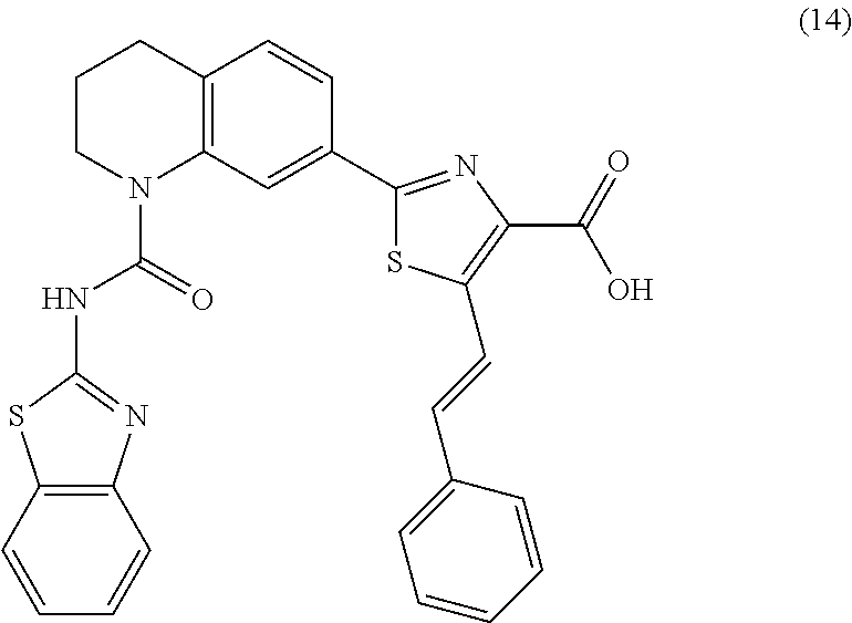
C12=C(C=C(C3=NC(C(=O)O)=C(C=CC4=CC=CC=C4)S3)C=C1)N(C(=O)NC1=NC3=C(S1)C=CC=C3)CCC2
